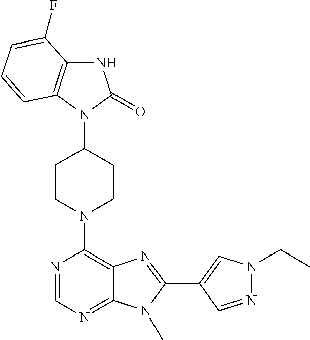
N1C2=C(N(C3CCN(C4=C5C(=NC=N4)N(C)C(C4=CN(CC)N=C4)=N5)CC3)C1=O)C=CC=C2F
